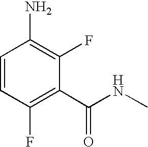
C1=CC(F)=C(C(NC)=O)C(F)=C1N
